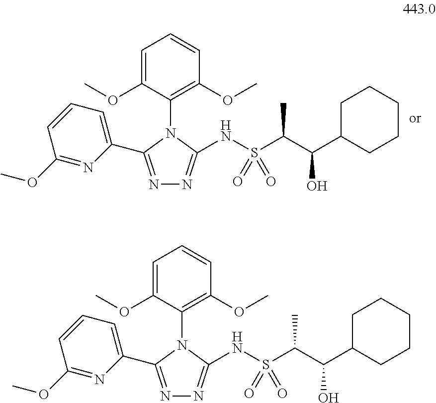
N1=C(C2=CC=CC(OC)=N2)N(C2=C(OC)C=CC=C2OC)C(NS(C(C(C2CCCCC2)O)C)(=O)=O)=N1.N1=C(C2=CC=CC(OC)=N2)N(C2=C(OC)C=CC=C2OC)C(NS(C(C(C2CCCCC2)O)C)(=O)=O)=N1
